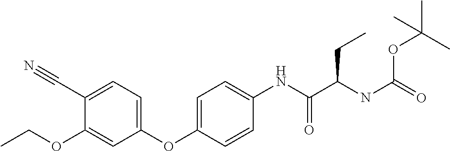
C1(C#N)=CC=C(OC2=CC=C(NC(=O)C(NC(=O)OC(C)(C)C)CC)C=C2)C=C1OCC
